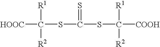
[HOOC]C(SC(SC([COOH])([R1])[R2])=S)([R1])[R2]
